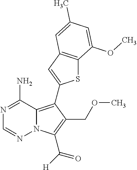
N1=C(N)C2=C(C3=CC4=C(S3)C(OC)=CC(C)=C4)C(COC)=C(C([H])=O)N2N=C1
